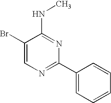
C1(Br)=CN=C(C2=CC=CC=C2)N=C1NC
